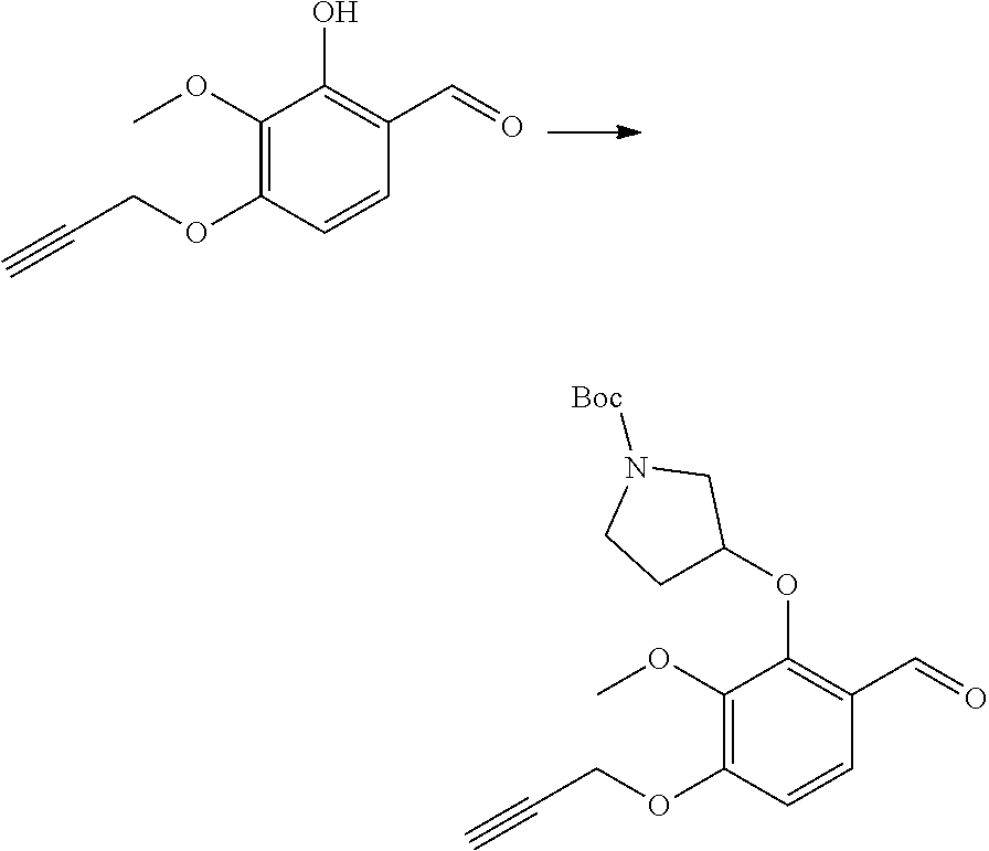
C1(O)=C(C=O)C=CC(OCC#C)=C1OC.C1(OC2CCN([Boc])C2)=C(C=O)C=CC(OCC#C)=C1OC
